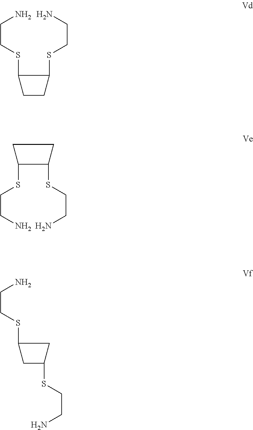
C1(SCCN)CCC1SCCN.C1CC(SCCN)C1SCCN.C1C(SCCN)CC1SCCN
